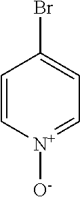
C1=C[N+]([O-])=CC=C1Br
